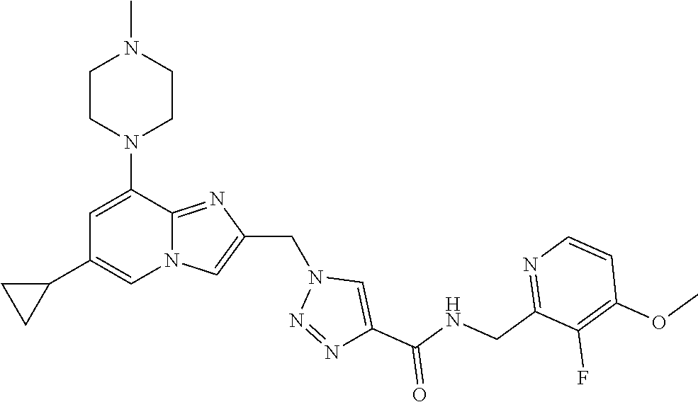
N12C(=NC(CN3N=NC(C(NCC4=NC=CC(OC)=C4F)=O)=C3)=C1)C(N1CCN(C)CC1)=CC(C1CC1)=C2
